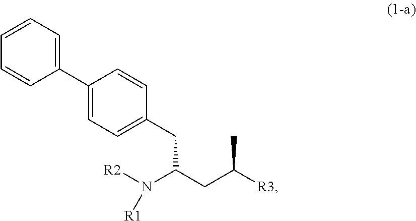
C1=CC(C2=CC=C(CC(CC([R3])C)N([R2])[R1])C=C2)=CC=C1
